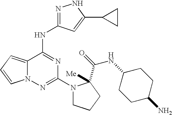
N1N=C(NC2=NC(N3CCCC3(C(=O)NC3CCC(N)CC3)[Me])=NN3C2=CC=C3)C=C1C1CC1
